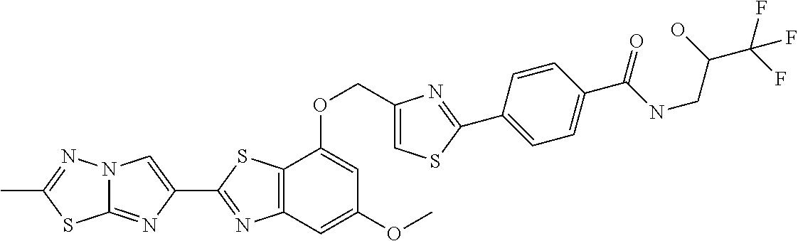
C12=NC(C3=NC4=C(S3)C(OCC3=CSC(C5=CC=C(C(NCC(C(F)(F)F)O)=O)C=C5)=N3)=CC(OC)=C4)=CN1N=C(C)S2
